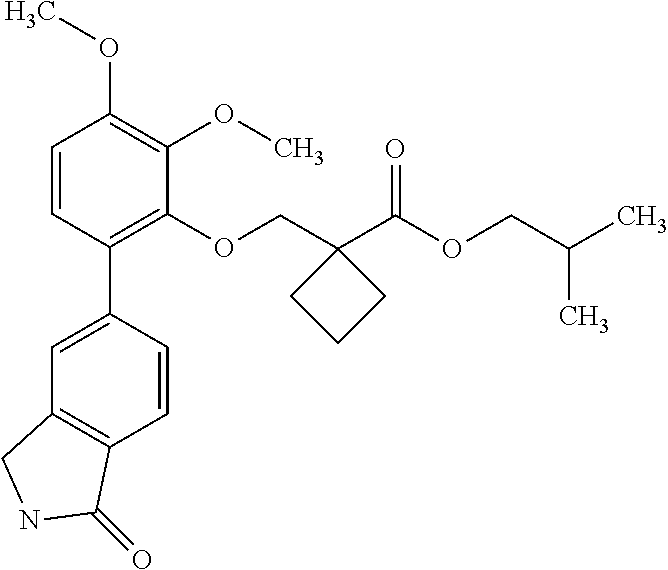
C1=CC(C2=CC3=C(C=C2)C(=O)NC3)=C(OCC2(C(OCC(C)C)=O)CCC2)C(OC)=C1OC
